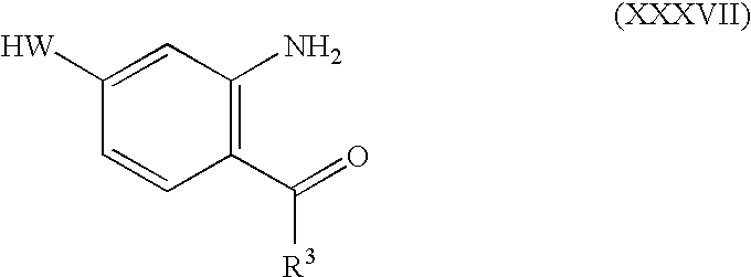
C1([W])=CC(N)=C(C(=O)[R3])C=C1
